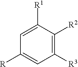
C1([R])=CC([R3])=C([R2])C([R1])=C1
